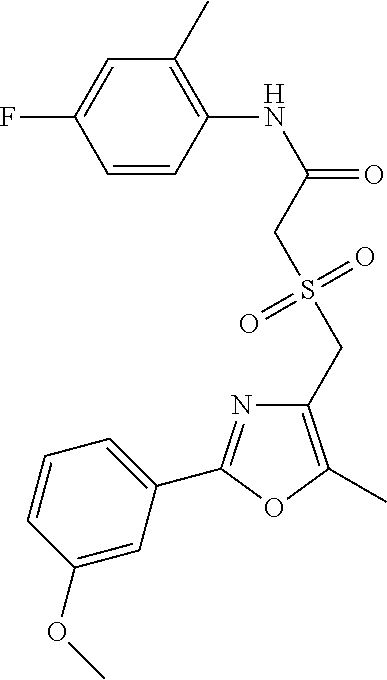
C1=CC(NC(=O)CS(CC2=C(C)OC(C3=CC=CC(OC)=C3)=N2)(=O)=O)=C(C)C=C1F
